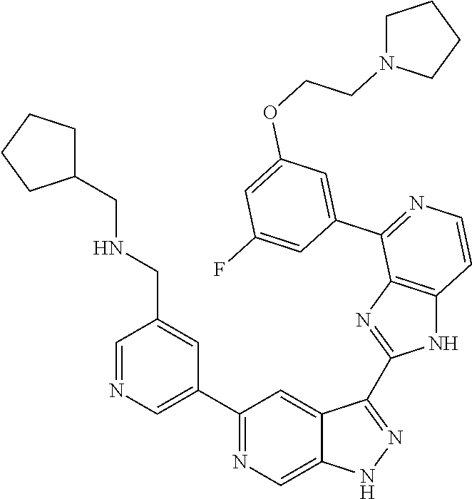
C1(C2=CN=CC(CNCC3CCCC3)=C2)=NC=C2C(=C1)C(C1=NC3=C(N1)C=CN=C3C1=CC(OCCN3CCCC3)=CC(F)=C1)=NN2
